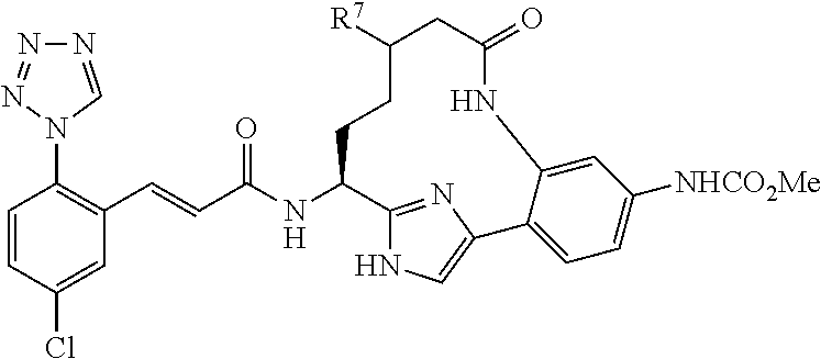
C(C(NC1C2=NC(=CN2)C2=CC=C([NHCO2Me])C=C2NC(=O)CC([R7])CC1)=O)=CC1=C(N2C=NN=N2)C=CC(Cl)=C1
